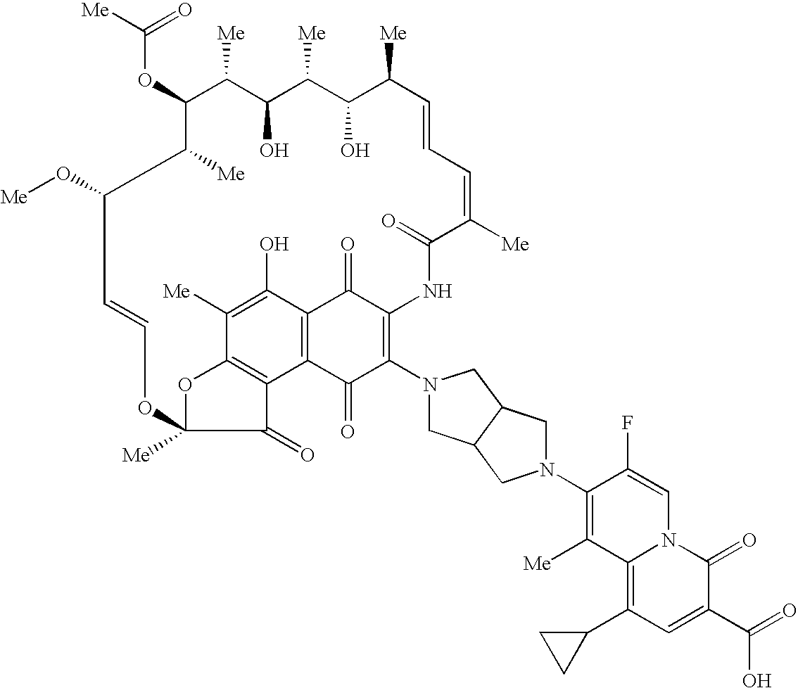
C(OC1C([Me])C(O)C([Me])C(O)C([Me])C=CC=C([Me])C(=O)NC2=C(N3CC4C(C3)CN(C3=C([Me])C5=C(C6CC6)C=C(C(=O)O)C(=O)N5C=C3F)C4)C(=O)C3=C(C2=O)C(O)=C([Me])C2=C3C(=O)C([Me])(O2)OC=CC(O[Me])C1[Me])([Me])=O
